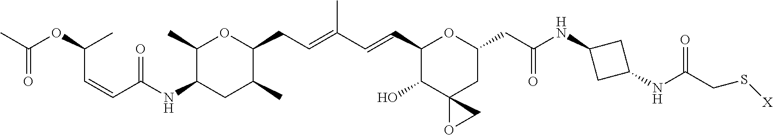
C1(C)C(NC(C=CC(OC(C)=O)C)=O)CC(C)C(CC=C(C=CC2C(O)C3(CC(CC(NC4CC(NC(CS[X])=O)C4)=O)O2)OC3)C)O1
